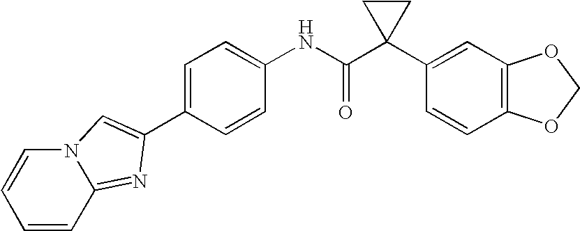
C1=C(C2=CN3C(=N2)C=CC=C3)C=CC(NC(C2(C3=CC4=C(C=C3)OCO4)CC2)=O)=C1
